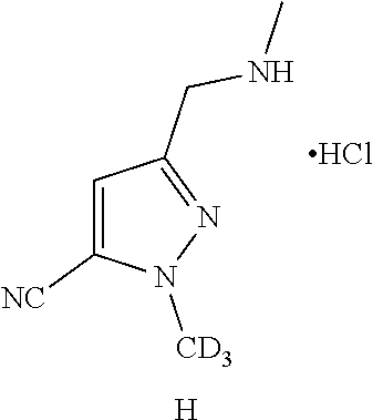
C1=C([NC])N([CD3])N=C1CNC.Cl.[H]
